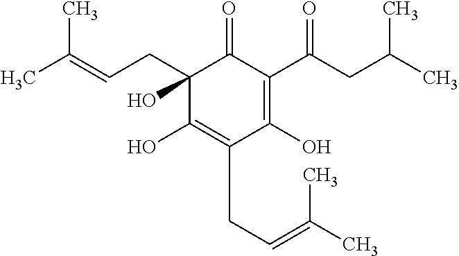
C1(CC=C(C)C)(O)C(O)=C(CC=C(C)C)C(O)=C(C(CC(C)C)=O)C1=O
